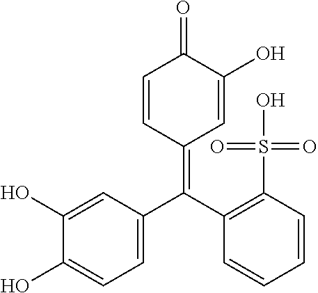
C1(O)=CC(C(C2=C(S(O)(=O)=O)C=CC=C2)=C2C=C(O)C(=O)C=C2)=CC=C1O
